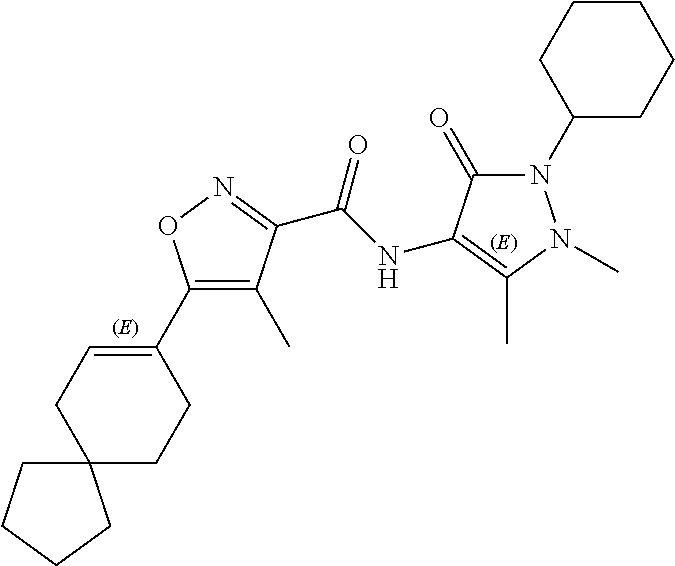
C1(C2=CCC3(CC2)CCCC3)=C(C)C(C(NC2=C(C)N(C)N(C3CCCCC3)C2=O)=O)=NO1
